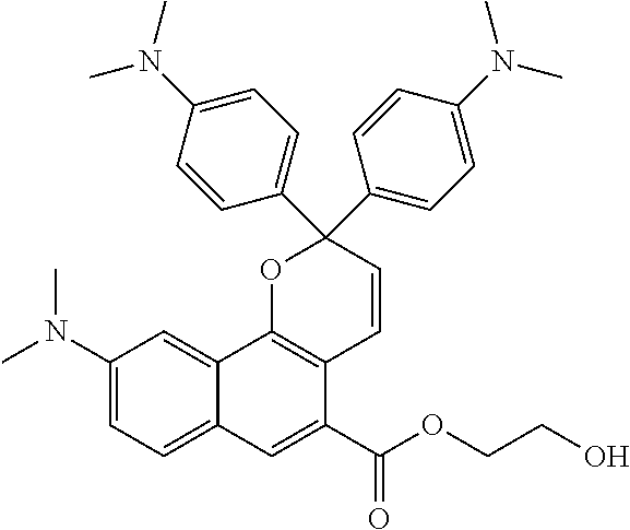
C1(N(C)C)=CC=C2C(=C1)C1=C(C(C(OCCO)=O)=C2)C=CC(C2=CC=C(N(C)C)C=C2)(C2=CC=C(N(C)C)C=C2)O1
